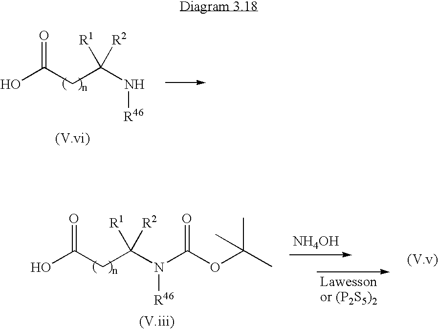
OC(CC(N[R46])([R2])[R1])=O.OC(CC(N([R46])C(OC(C)(C)C)=O)([R2])[R1])=O.[NH4OH]
